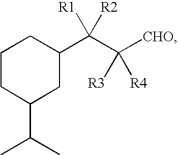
C1CC(C(C)C)CC(C([R2])([R1])C([CHO])([R4])[R3])C1
